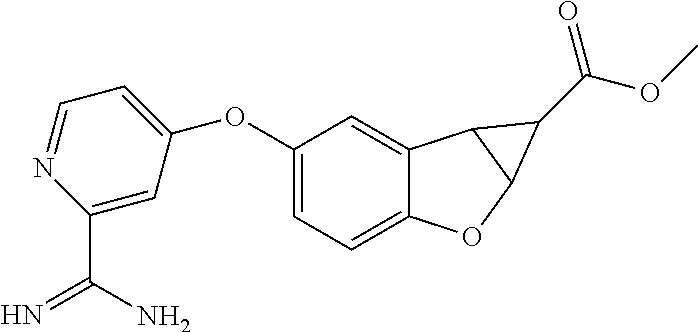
C12=CC=C(OC3=CC=NC(C(N)=N)=C3)C=C1C1C(O2)C1C(=O)OC
